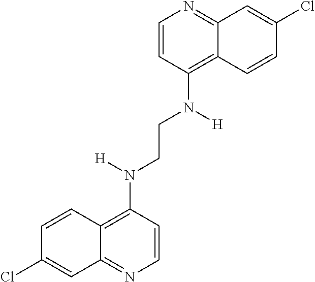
C1(N(CCN(C2=C3C(=NC=C2)C=C(Cl)C=C3)[H])[H])=C2C(=NC=C1)C=C(Cl)C=C2
